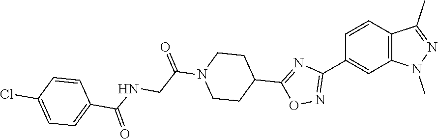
C12=C(N(C)N=C1C)C=C(C1=NOC(C3CCN(C(CNC(=O)C4=CC=C(Cl)C=C4)=O)CC3)=N1)C=C2
